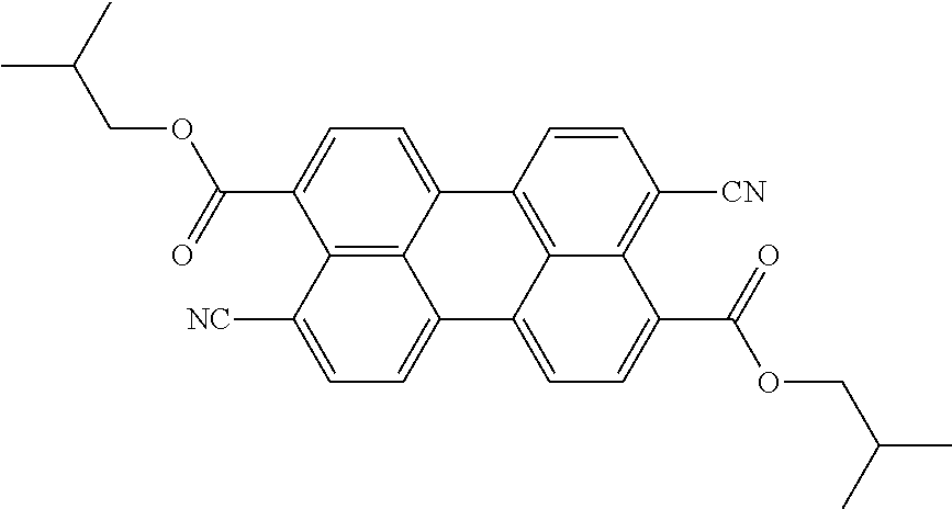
C12=C3C(=CC=C1C(=O)OCC(C)C)C1=C4C(=CC=C(C(=O)OCC(C)C)C4=C([CN])C=C1)C3=CC=C2[NC]
